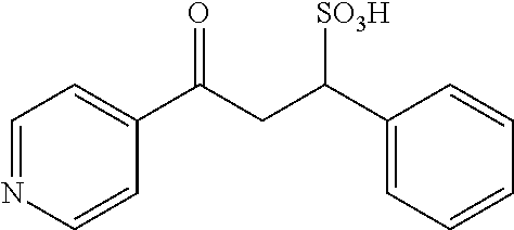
C1=NC=CC(C(CC(C2=CC=CC=C2)[SO3H])=O)=C1
